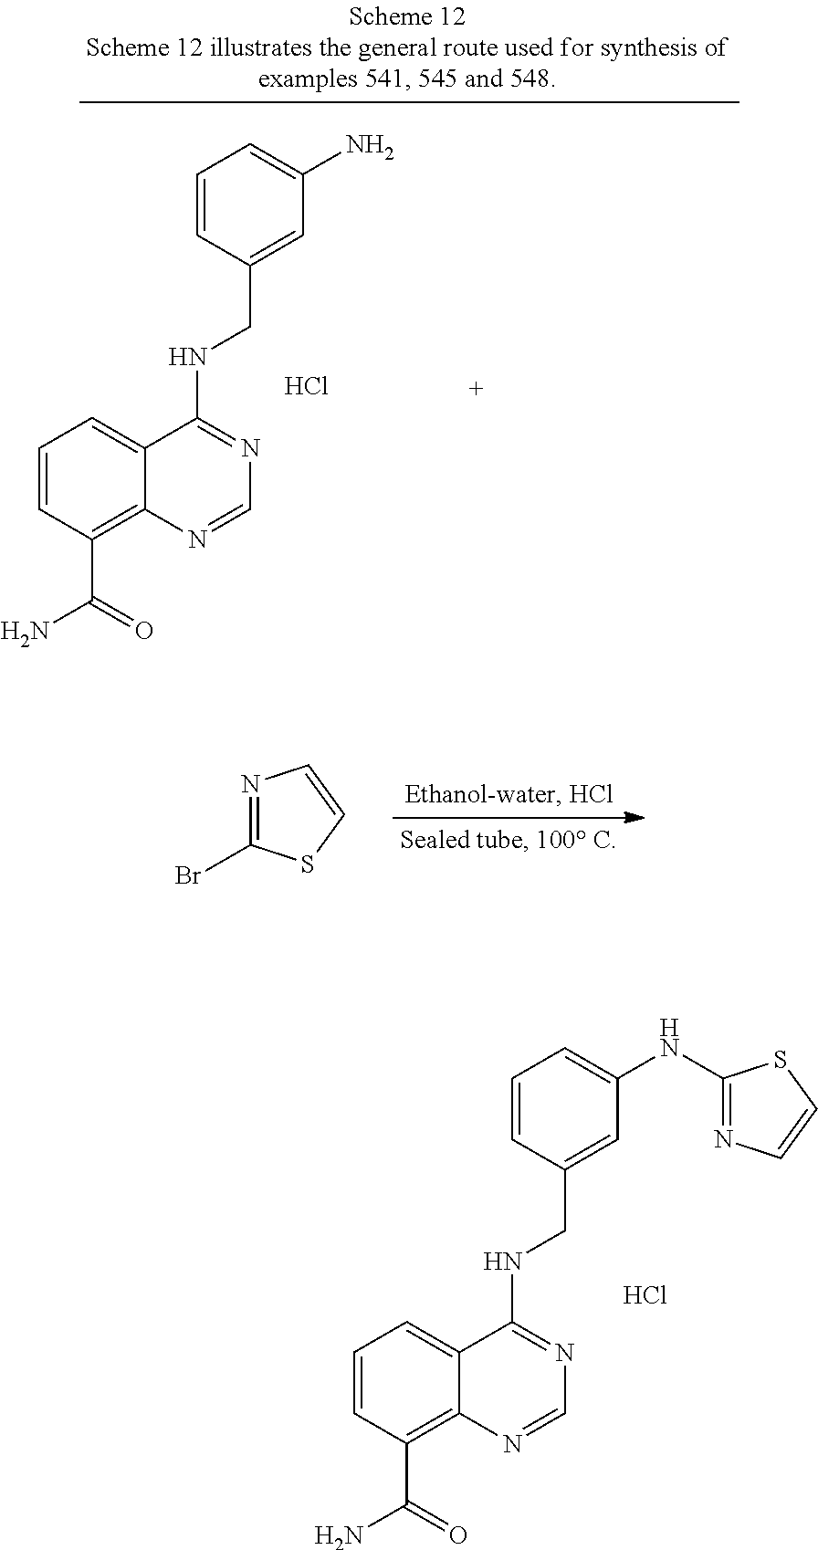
N1=C(Br)SC=C1.C1=CC(C(N)=O)=C2C(=C1)C(NCC1=CC(NC3=NC=CS3)=CC=C1)=NC=N2.Cl.C1=CC(C(N)=O)=C2C(=C1)C(NCC1=CC(N)=CC=C1)=NC=N2.Cl
